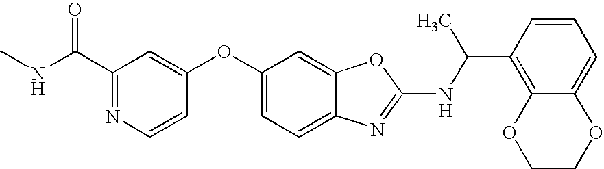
C1(C(NC)=O)=NC=CC(OC2=CC=C3C(=C2)OC(NC(C2=C4C(=CC=C2)OCCO4)C)=N3)=C1
